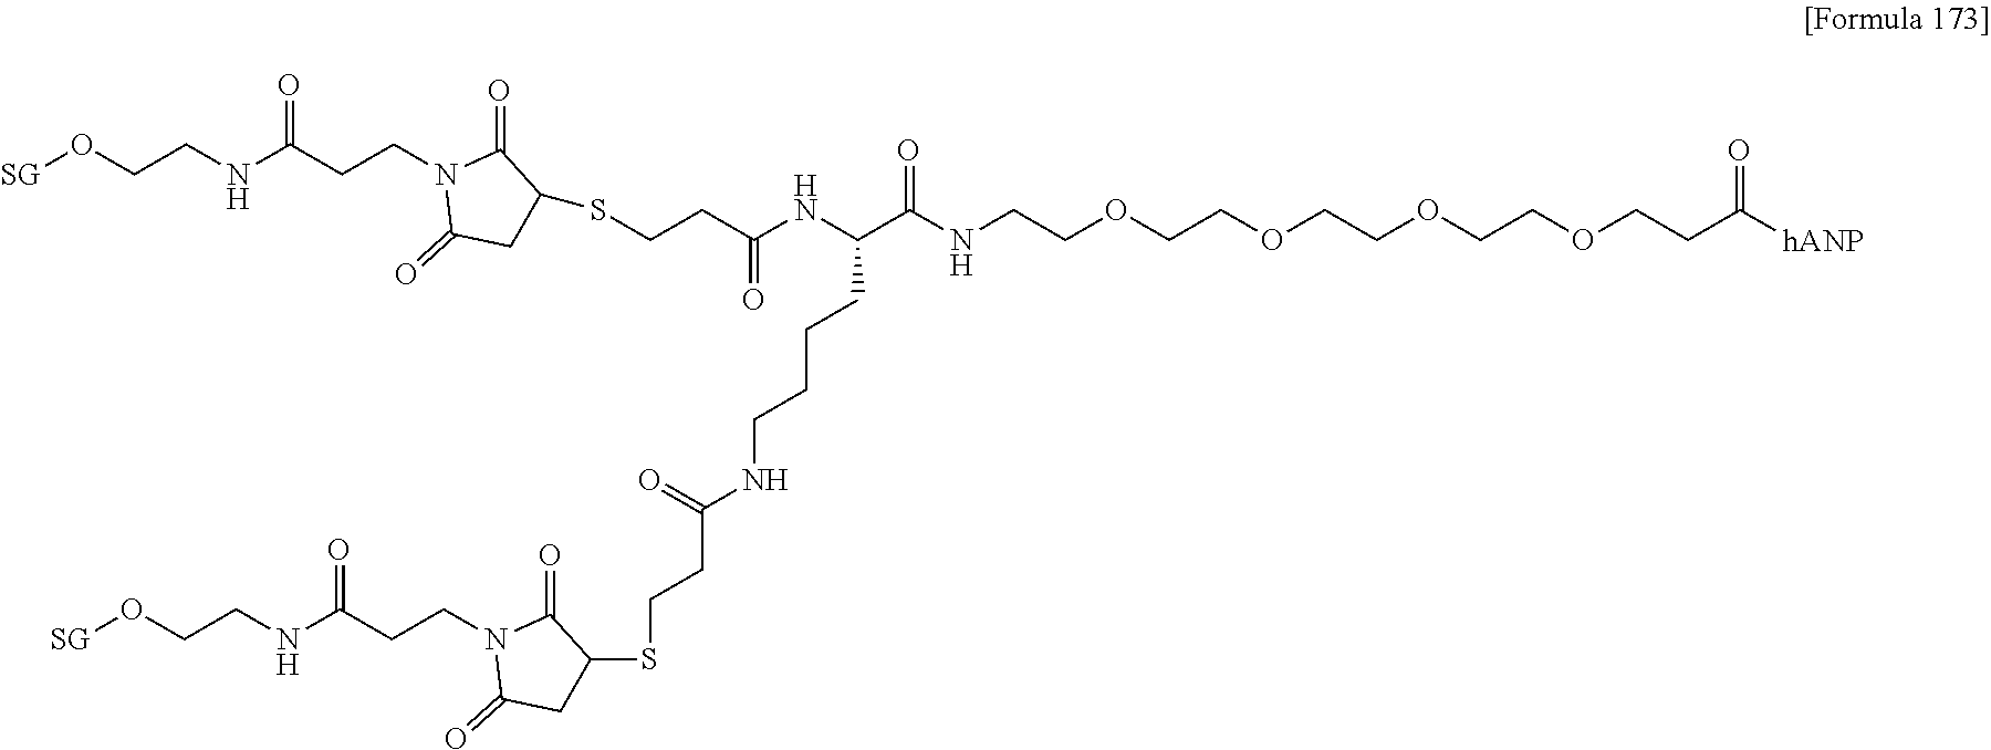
[SG]OCCNC(CCN1C(=O)CC(SCCC(NC(C(NCCOCCOCCOCCOCCC(=O)[hANP])=O)CCCCNC(=O)CCSC2CC(=O)N(CCC(NCCO[SG])=O)C2=O)=O)C1=O)=O
